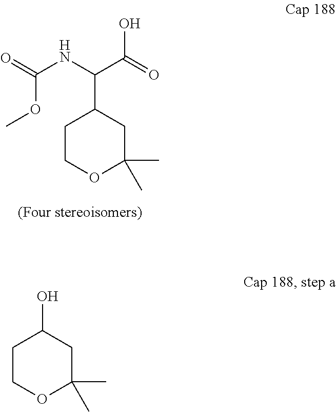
O=C(NC(C(=O)O)C1CCOC(C)(C)C1)OC.OC1CCOC(C)(C)C1
